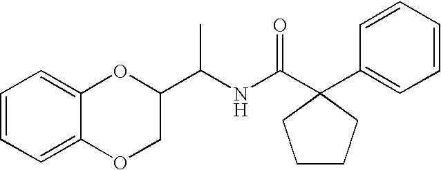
C1=CC=C2C(=C1)OC(C(NC(C1(C3=CC=CC=C3)CCCC1)=O)C)CO2
